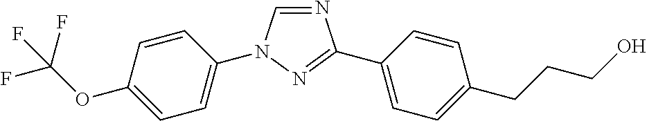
C1=CC(N2C=NC(C3=CC=C(CCCO)C=C3)=N2)=CC=C1OC(F)(F)F
